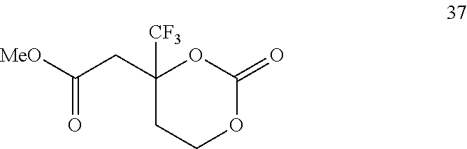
[MeO]C(CC1([CF3])CCOC(=O)O1)=O
